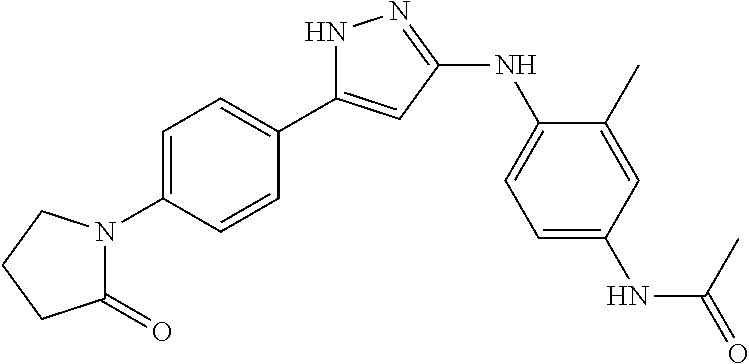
N1C(C2=CC=C(N3C(=O)CCC3)C=C2)=CC(NC2=CC=C(NC(=O)C)C=C2C)=N1
